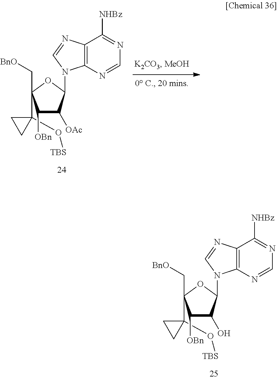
C1(C2(C[BnO])C([OBn])C(O)C(N3C4=C(C([NHBz])=NC=N4)N=C3)O2)(O[TBS])CC1.C1(C2(C[BnO])C([OBn])C([OAc])C(N3C4=C(C([NHBz])=NC=N4)N=C3)O2)(O[TBS])CC1
